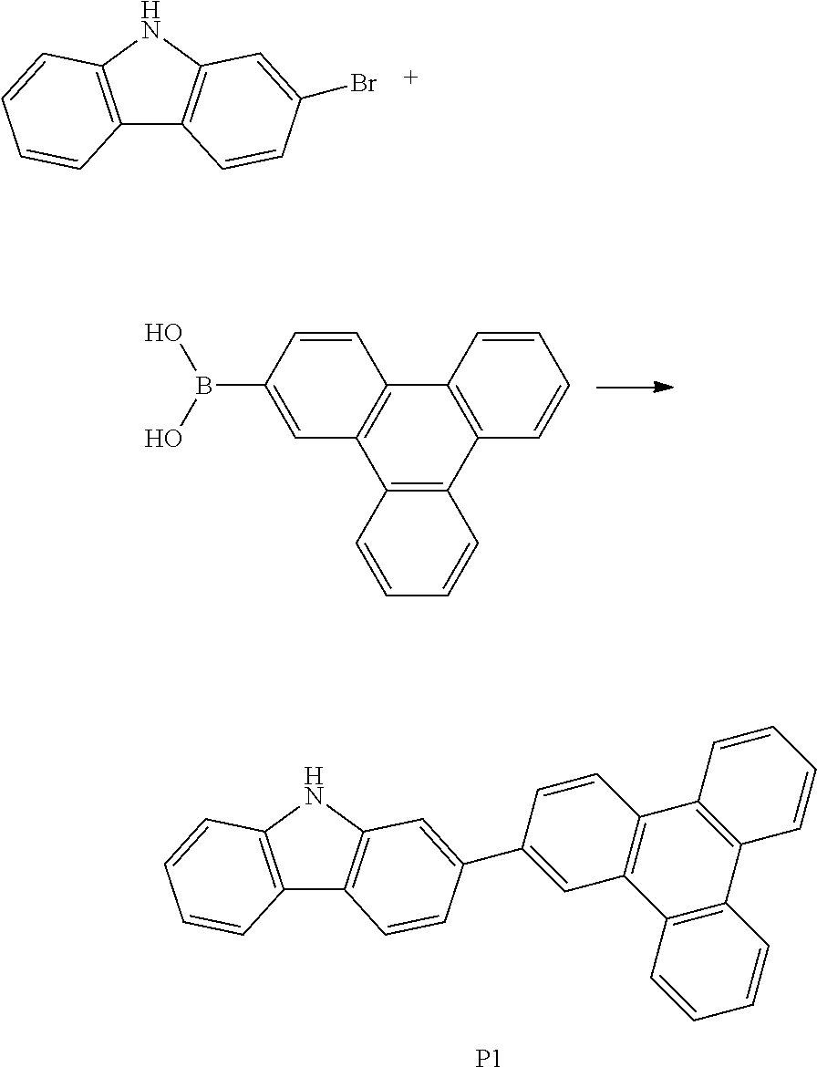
C12=C(NC3=C1C=CC(C1=CC4=C(C=C1)C1=C(C5=C4C=CC=C5)C=CC=C1)=C3)C=CC=C2.[P1].C12=C(NC3=C1C=CC(Br)=C3)C=CC=C2.C12=C(C3=C(C4=C1C=C(B(O)O)C=C4)C=CC=C3)C=CC=C2
